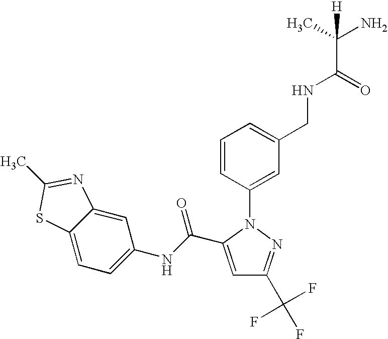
C1=C(C(NC2=CC=C3C(=C2)N=C(C)S3)=O)N(C2=CC(CNC(C(N)(C)[H])=O)=CC=C2)N=C1C(F)(F)F
